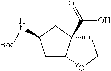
C1C2C(C(O)=O)(CC1N[Boc])CCO2
